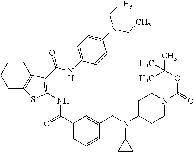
C1CC2=C(CC1)SC(NC(=O)C1=CC=CC(CN(C3CC3)C3CCN(C(=O)OC(C)(C)C)CC3)=C1)=C2C(NC1=CC=C(N(CC)CC)C=C1)=O
